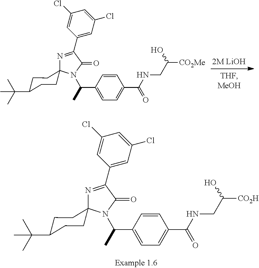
N1=C(C2=CC(Cl)=CC(Cl)=C2)C(=O)N(C(C2=CC=C(C(NCC([CO2Me])O)=O)C=C2)C)C12CCC(C(C)(C)C)CC2.N1=C(C2=CC(Cl)=CC(Cl)=C2)C(=O)N(C(C2=CC=C(C(NCC([CO2H])O)=O)C=C2)C)C12CCC(C(C)(C)C)CC2
